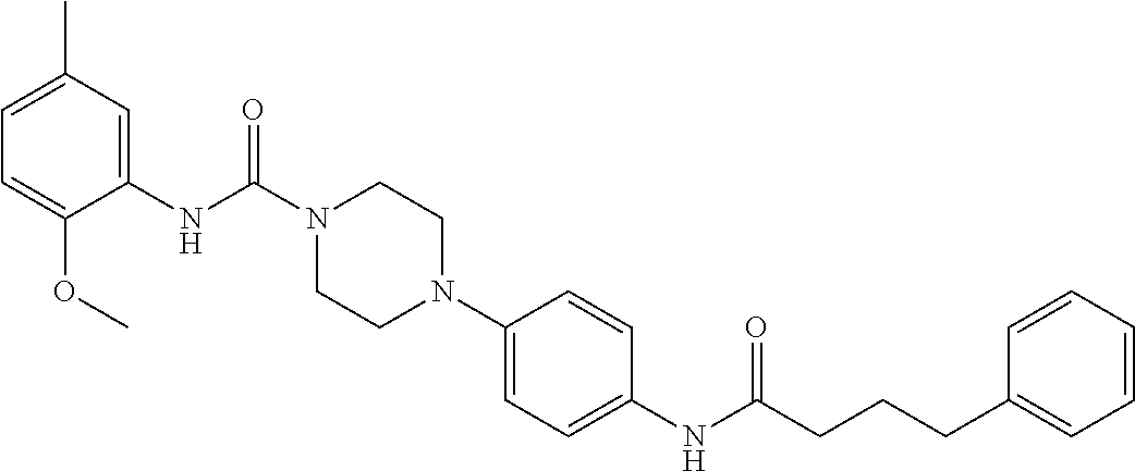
C1(NC(N2CCN(C3=CC=C(NC(CCCC4=CC=CC=C4)=O)C=C3)CC2)=O)=CC(C)=CC=C1OC
